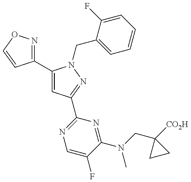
C1(C2=CC(C3=NC=C(F)C(N(C)CC4([CO2H])CC4)=N3)=NN2CC2=CC=CC=C2F)=NOC=C1
